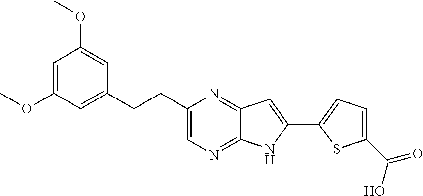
C1=C(OC)C=C(CCC2=CN=C3C(=N2)C=C(C2=CC=C(C(O)=O)S2)N3)C=C1OC
